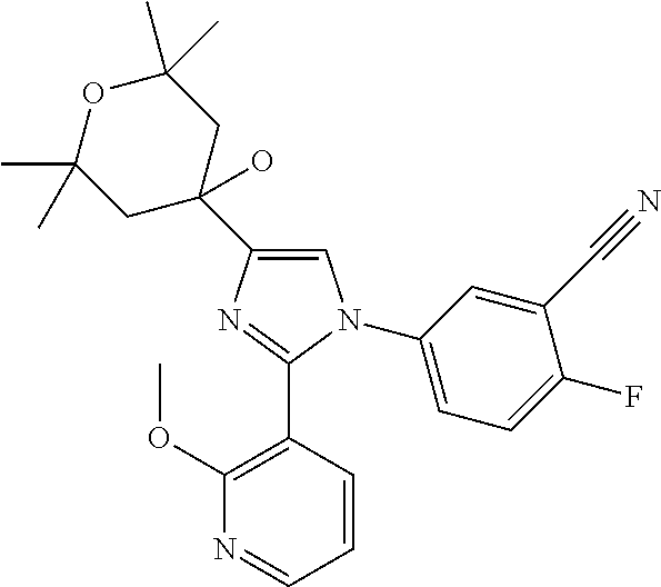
C1(C2(O)CC(C)(C)OC(C)(C)C2)=CN(C2=CC=C(F)C(C#N)=C2)C(C2=C(OC)N=CC=C2)=N1
